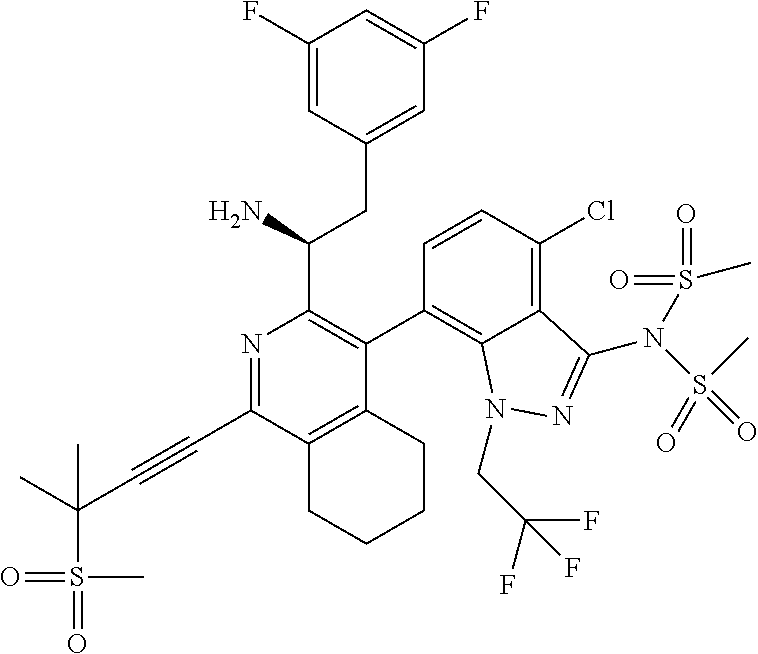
C1(F)=CC(CC(N)C2=C(C3=C4C(=C(Cl)C=C3)C(N(S(C)(=O)=O)S(=O)(=O)C)=NN4CC(F)(F)F)C3=C(C(C#CC(S(=O)(=O)C)(C)C)=N2)CCCC3)=CC(F)=C1
